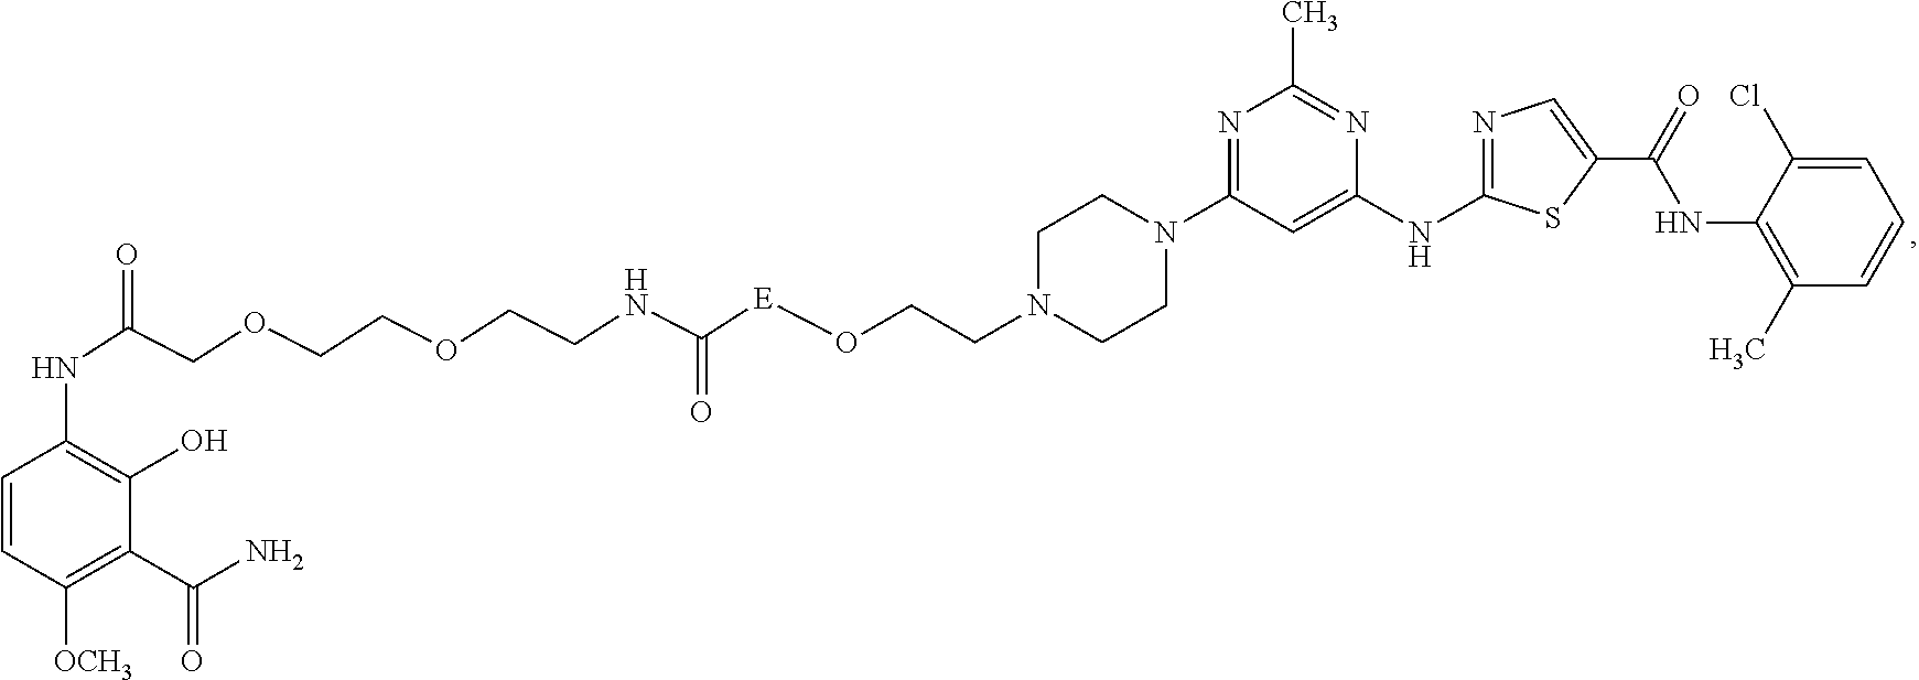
N1=C(N2CCN(CCO[E]C(NCCOCCOCC(NC3=C(O)C(C(N)=O)=C([OCH3])C=C3)=O)=O)CC2)C=C(NC2=NC=C(C(=O)NC3=C(C)C=CC=C3Cl)S2)N=C1C
